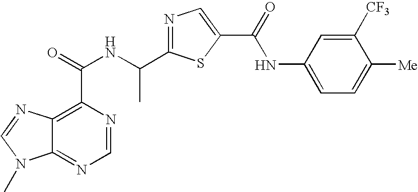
C12=NC=NC(C(=O)NC(C3=NC=C(C(=O)NC4=CC=C([Me])C([CF3])=C4)S3)C)=C1N=CN2C
